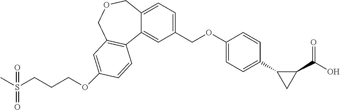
CS(CCCOC1=CC2=C(C3=CC(COC4=CC=C(C5CC5C(=O)O)C=C4)=CC=C3COC2)C=C1)(=O)=O
